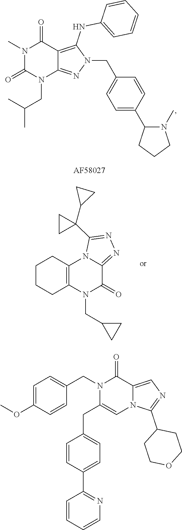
N1(C)C(=O)N(CC(C)C)C2=NN(CC3=CC=C(C4N(C)CCC4)C=C3)C(NC3=CC=CC=C3)=C2C1=O.N1(CC2CC2)C(=O)C2=NN=C(C3(C4CC4)CC3)N2C2=C1CCCC2.C1=C(OC)C=CC(CN2C(CC3=CC=C(C4=NC=CC=C4)C=C3)=CN3C(=CN=C3C3CCOCC3)C2=O)=C1
